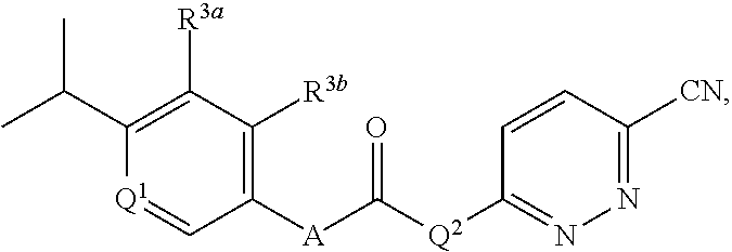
[Q1]1=CC([A]C([Q2]C2=NN=C([CN])C=C2)=O)=C([R3b])C([R3a])=C1C(C)C
